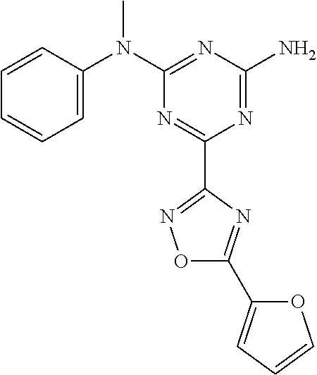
C1=CC(N(C2=NC(N)=NC(C3=NOC(C4=CC=CO4)=N3)=N2)C)=CC=C1
